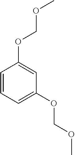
C1=CC=C(OCOC)C=C1OCOC
